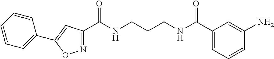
N1=C(C(NCCCNC(C2=CC=CC(N)=C2)=O)=O)C=C(C2=CC=CC=C2)O1
